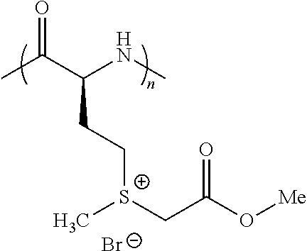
CC(C(NC)CC[S+](CC(O[Me])=O)C)=O.[Br-]
